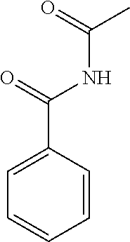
C1=CC=CC(C(NC(C)=O)=O)=C1
